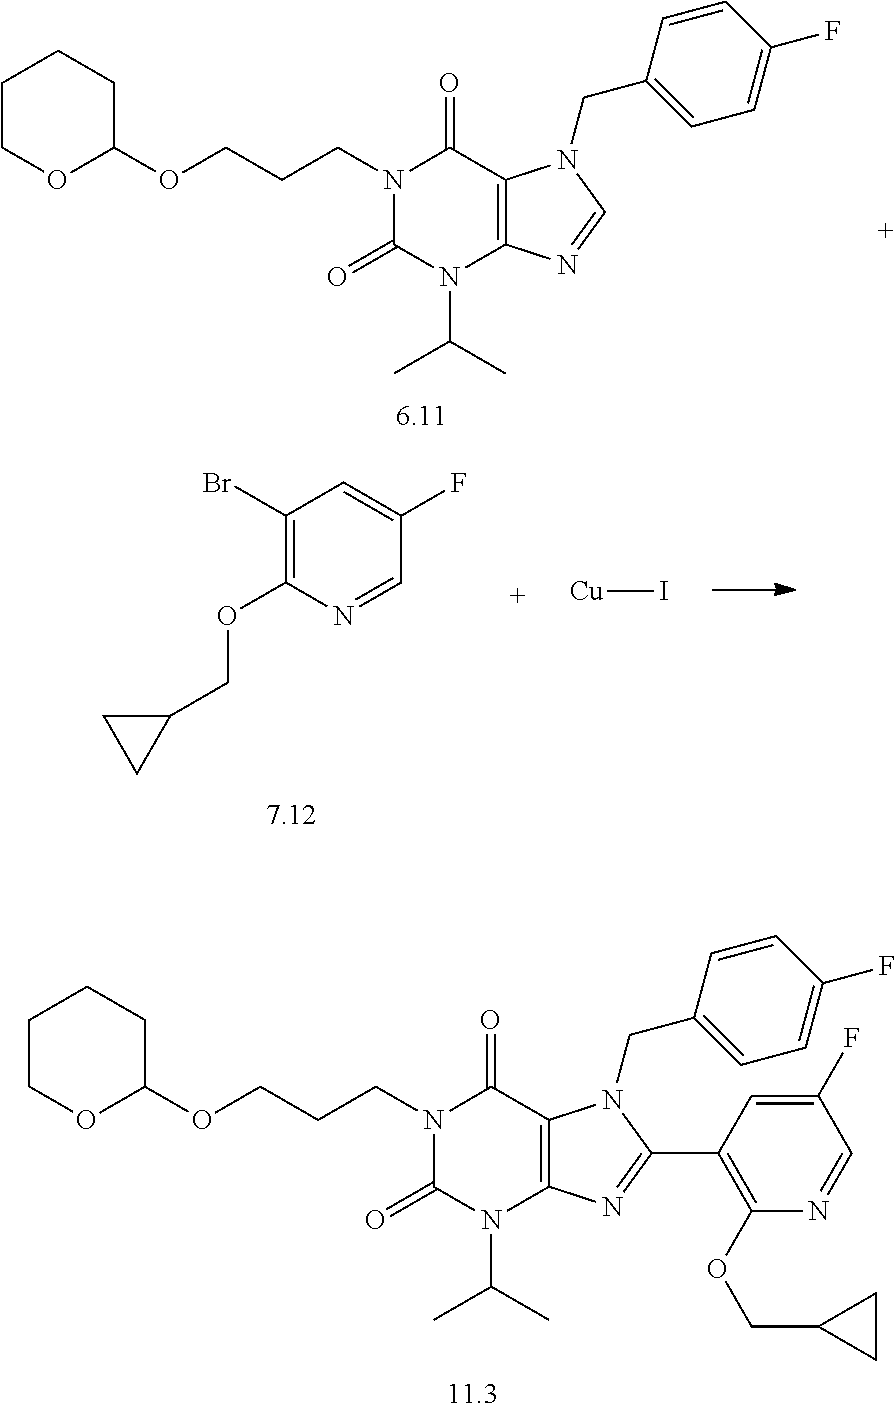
C1COC(OCCCN2C(=O)N(C(C)C)C3=C(C2=O)N(CC2=CC=C(F)C=C2)C(C2=C(OCC4CC4)N=CC(F)=C2)=N3)CC1.C1(Br)=C(OCC2CC2)N=CC(F)=C1.[Cu]I.C1COC(OCCCN2C(=O)N(C(C)C)C3=C(C2=O)N(CC2=CC=C(F)C=C2)C=N3)CC1
